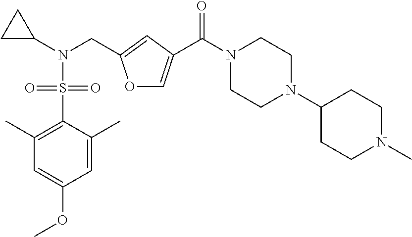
C1(C)=C(S(=O)(=O)N(C2CC2)CC2=CC(C(N3CCN(C4CCN(C)CC4)CC3)=O)=CO2)C(C)=CC(OC)=C1
